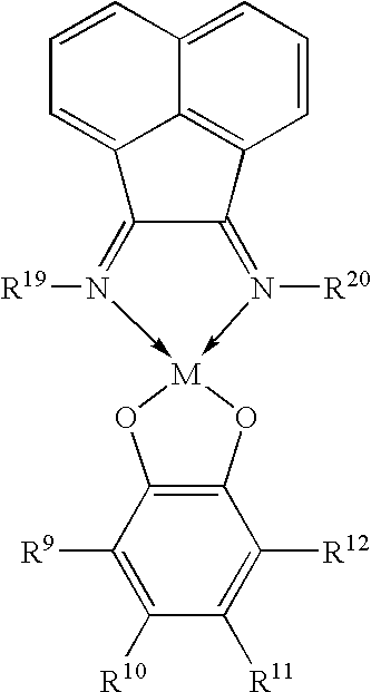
C12=CC=CC3=C1C(=CC=C2)C1=N([R19])->[M]2(-N([R20])=C31)OC1=C(O2)C([R9])=C([R10])C([R11])=C1[R12]
